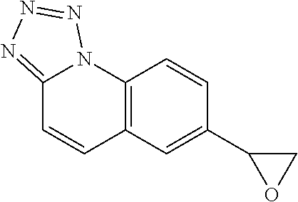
C12=C(C=C(C3OC3)C=C1)C=CC1=NN=NN21
